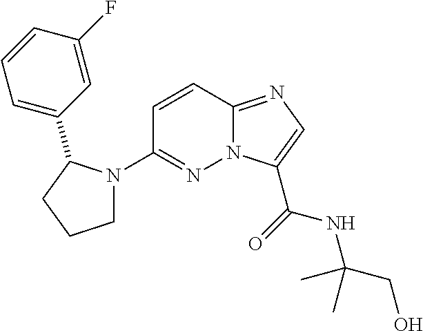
N12C(=NC=C1C(=O)NC(CO)(C)C)C=CC(N1CCCC1C1=CC=CC(F)=C1)=N2
